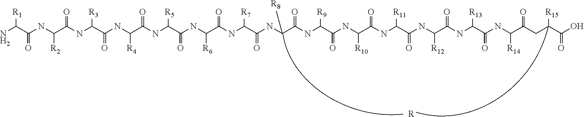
NC(C(NC(C(NC(C(NC(C(NC(C(NC(C(NC(C(NC(C(NC(C(NC(C(NC([R11])C(=O)NC(C(=O)NC(C(NC(C(=O)CC(C(O)=O)[R15])[R14])=O)[R13])[R12])=O)[R10])=O)[R9])=O)[R8])=O)[R7])=O)[R6])=O)[R5])=O)[R4])=O)[R3])=O)[R2])=O)[R1].[R]
